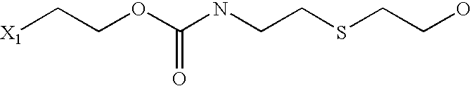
[X1]CCOC(NCCSCCO)=O
